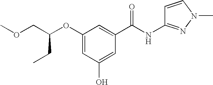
COCC(OC1=CC(O)=CC(C(NC2=NN(C)C=C2)=O)=C1)CC
